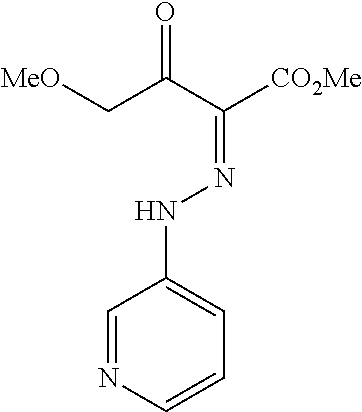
C1=NC=CC=C1NN=C([CO2Me])C(C[MeO])=O
